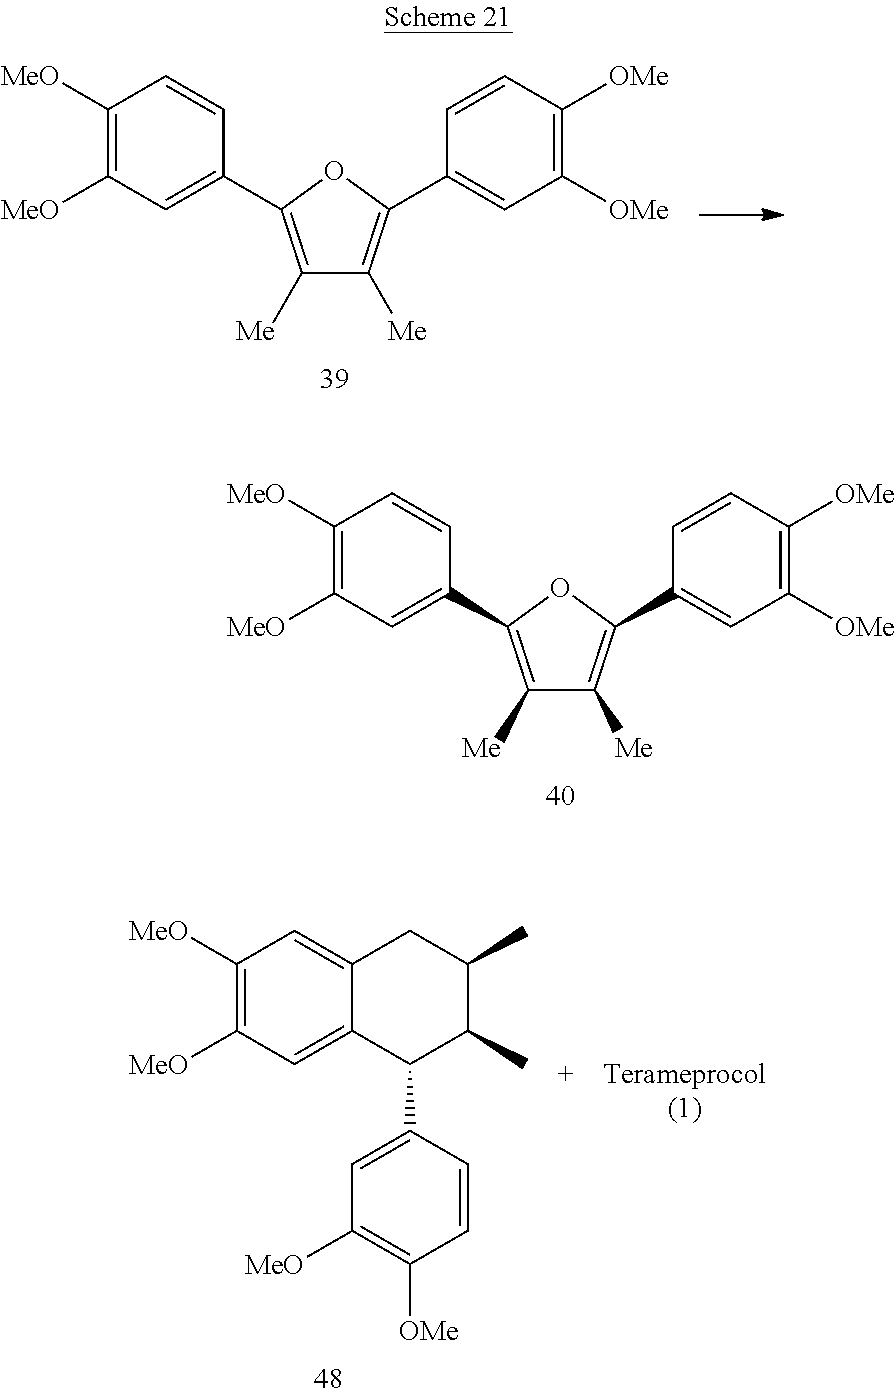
C1([Me])=C(C2=CC([MeO])=C([MeO])C=C2)OC(C2=CC([OMe])=C([OMe])C=C2)=C1[Me].C1([Me])=C(C2=CC([MeO])=C([MeO])C=C2)OC(C2=CC([OMe])=C([OMe])C=C2)=C1[Me].C1([MeO])=C([MeO])C=C2C(=C1)CC(C)C(C)C2C1=CC([MeO])=C([OMe])C=C1
